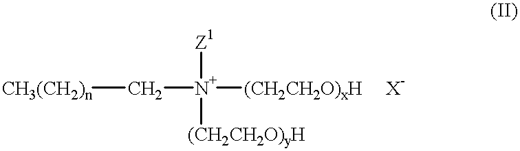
[CH3(CH2)n]C[N+]([(CH2CH2O)xH])([Z1])[(CH2CH2O)yH].[X-]
